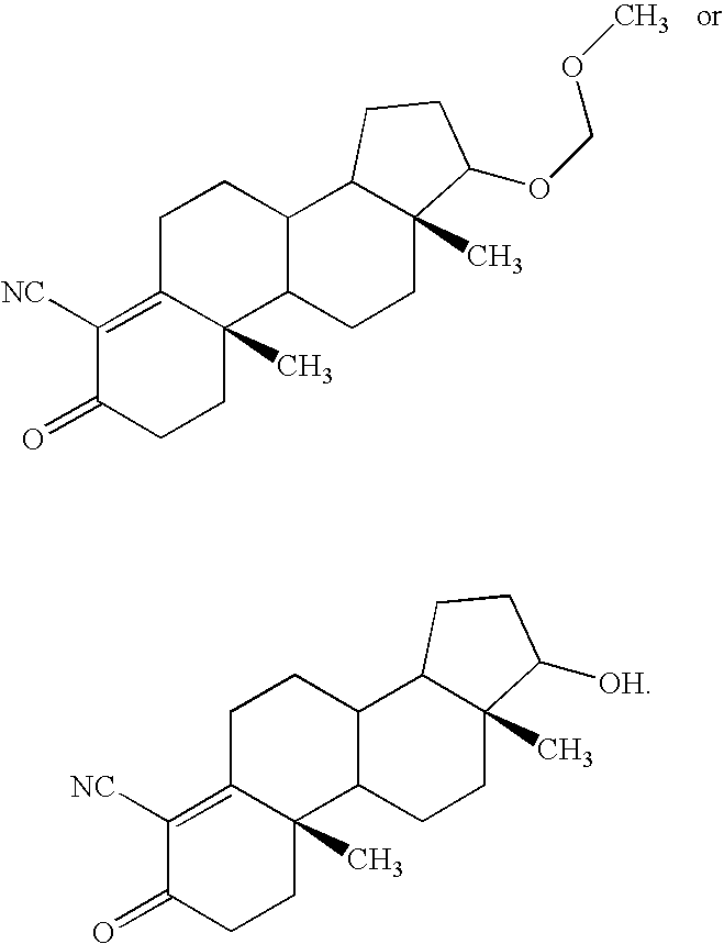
C1([NC])=C2C(C)(CCC1=O)C1C(C3C(C)(C([OH])CC3)CC1)CC2.C1([NC])=C2C(C)(CCC1=O)C1C(C3C(C)(C(OCOC)CC3)CC1)CC2
